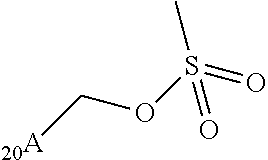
[20A]COS(=O)(C)=O
